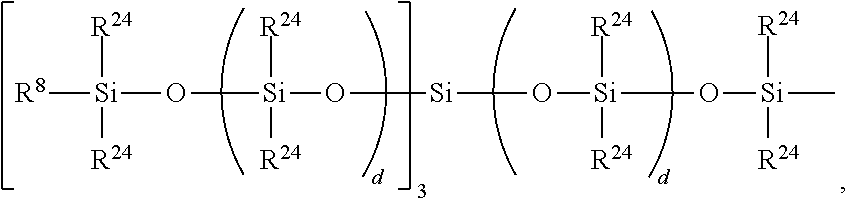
[R8][Si](O[Si](O[Si]O[Si](O[Si]([R24])([R24])C)([R24])[R24])([R24])[R24])([R24])[R24]
